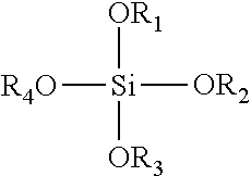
[OR1][Si]([OR3])([OR2])[R4O]
